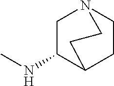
C1C(NC)C2CCN1CC2
